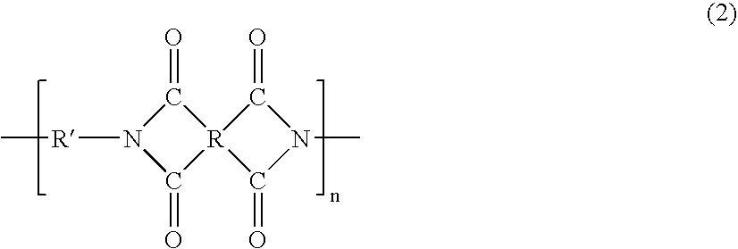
C1(=O)N([R]C)C(=O)[R]12C(=O)N(C)C2=O
